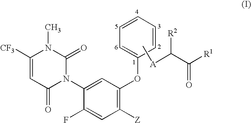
C1([CF3])=CC(=O)N(C2=CC(OC3=CC=CC=C3)=C([Z])C=C2F)C(=O)N1C.C(C([R1])=O)([A]C)[R2]
